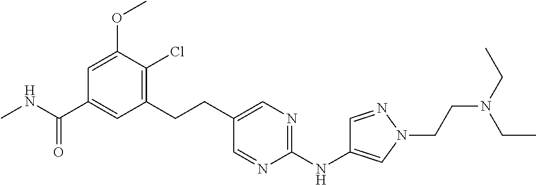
CNC(C1=CC(CCC2=CN=C(NC3=CN(CCN(CC)CC)N=C3)N=C2)=C(Cl)C(OC)=C1)=O
